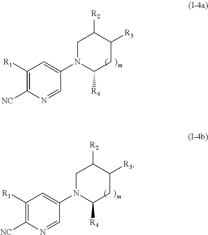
C1([R1])=C([NC])N=CC(N2C([R4])CC([R3])C([R2])C2)=C1.C1([R1])=C([NC])N=CC(N2C([R4])CC([R3])C([R2])C2)=C1
